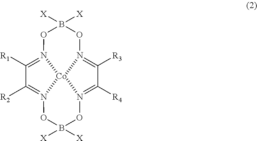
C1([R1])=N2OB([X])([X])ON3=C([R3])C([R4])=N4OB([X])([X])ON(=C1[R2])[Co]243
